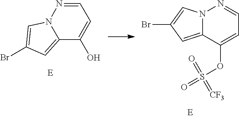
N12C(=CC(Br)=C1)C(O)=CC=N2.N12C(=CC(Br)=C1)C(OS(=O)(=O)=[CF3])=CC=N2
